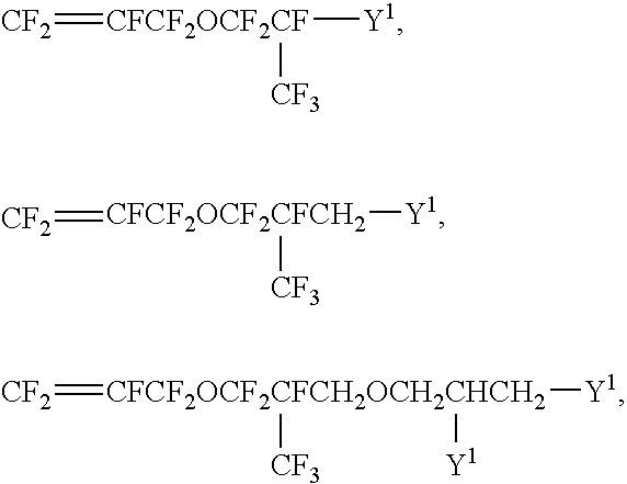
[CF2]=[CFCF2OCF2CF]([Y1])[CF3].[CF2]=[CFCF2OCF2CFCH2]([Y1])[CF3].[CF2]=[CFCF2OCF2CFCH2OCH2CHCH2]([Y1])([CF3])[Y1]
